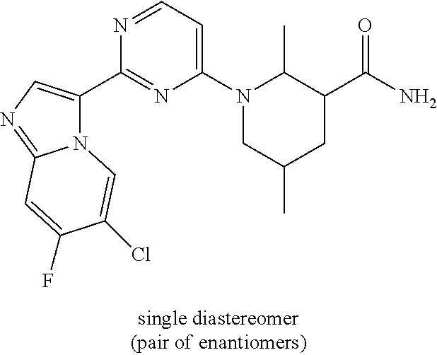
C(C1C(C)N(C2=CC=NC(C3=CN=C4N3C=C(Cl)C(F)=C4)=N2)CC(C)C1)(N)=O
